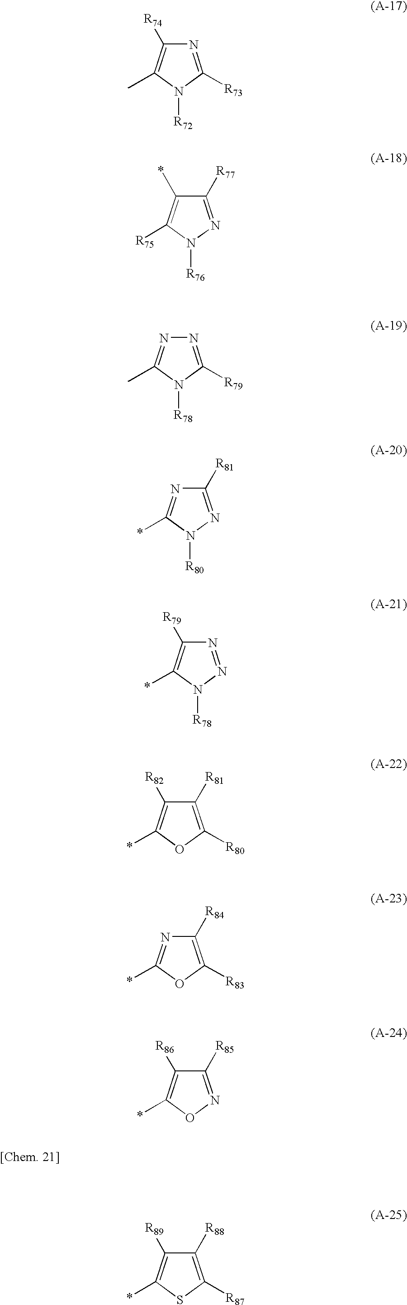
N1=C([R73])N([R72])C(C)=C1[R74].C1([R77])=NN([R76])C([R75])=C1*.N1=C([R79])N([R78])C(C)=N1.C1([R81])=NN([R80])C(*)=N1.N1=NN([R78])C(*)=C1[R79].C1([R81])=C([R80])OC(*)=C1[R82].C1([R84])=C([R83])OC(*)=N1.C1([R85])=NOC(*)=C1[R86].C1([R88])=C([R87])SC(*)=C1[R89]
